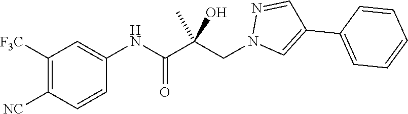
C1([F3C])=C([NC])C=CC(NC(C(CN2C=C(C3=CC=CC=C3)C=N2)(C)O)=O)=C1
